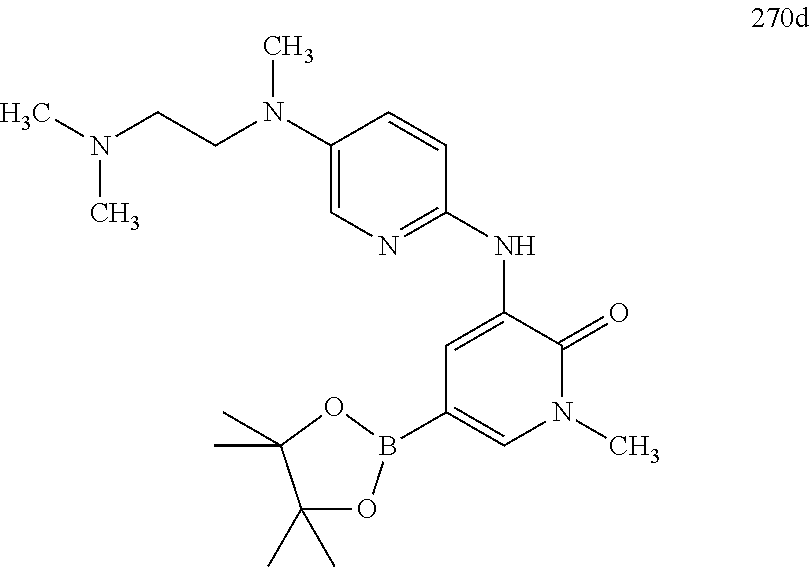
C1(B2OC(C)(C)C(C)(C)O2)=CN(C)C(=O)C(NC2=NC=C(N(CCN(C)C)C)C=C2)=C1
